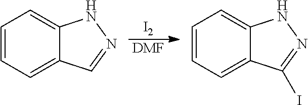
[I2].[DMF].C1=CC=C2C(=C1)NN=C2.C1=CC=C2C(=C1)NN=C2I
